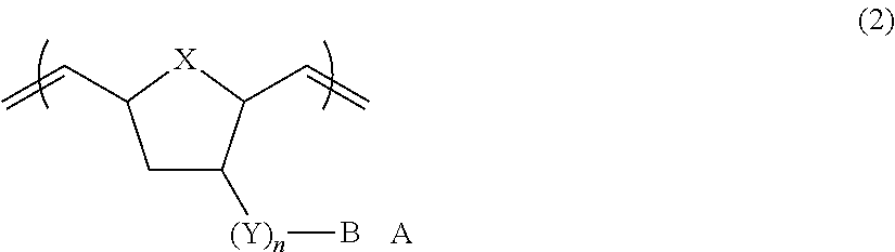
C1C([(Y)n]B)C(C=C)[X]C1C=C.[A]
